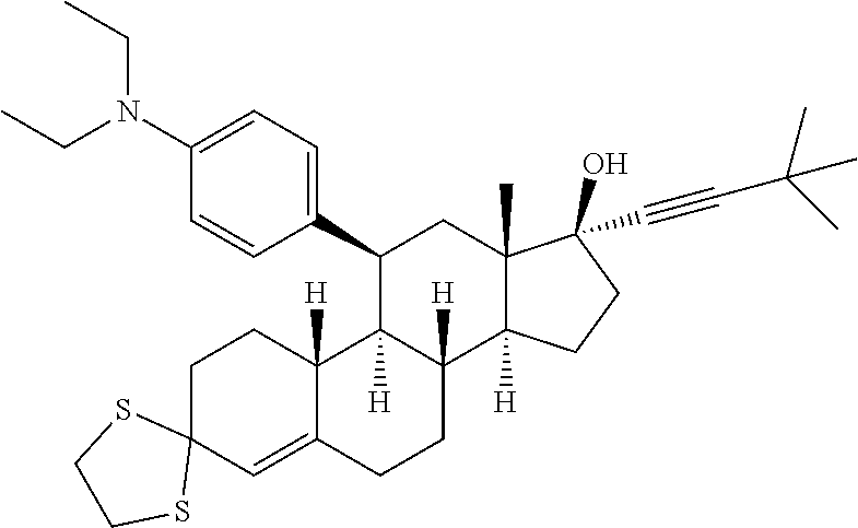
C1(C2C3([H])C([H])(C4([H])C(C)(C2)C(O)(C#CC(C)(C)C)CC4)CCC2=CC4(CCC32[H])SCCS4)=CC=C(N(CC)CC)C=C1
